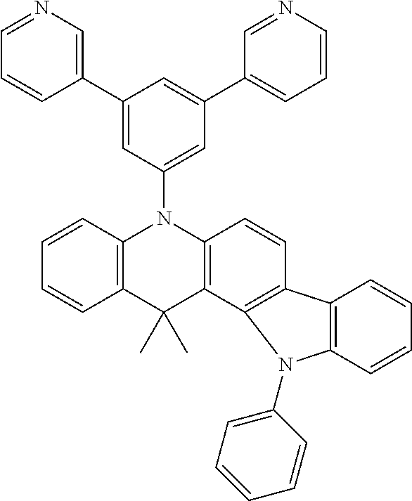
C1=NC=C(C2=CC(N3C4=C(C(C)(C)C5=C3C=CC3=C5N(C5=CC=CC=C5)C5=C3C=CC=C5)C=CC=C4)=CC(C3=CC=CN=C3)=C2)C=C1
